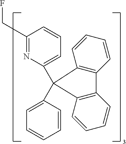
C1(CF)=NC(C2(C3=CC=CC=C3)C3=C(C=CC=C3)C3=C2C=CC=C3)=CC=C1
